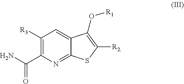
C1([R3])=C(C(N)=O)N=C2C(=C1)C(O[R1])=C([R2])S2
